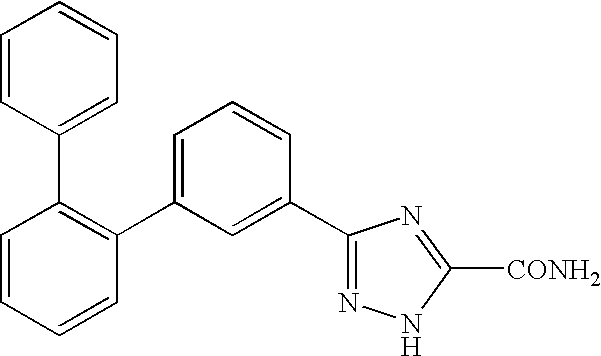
C1=CC=CC(C2=CC=CC(C3=NNC([CONH2])=N3)=C2)=C1C1=CC=CC=C1
